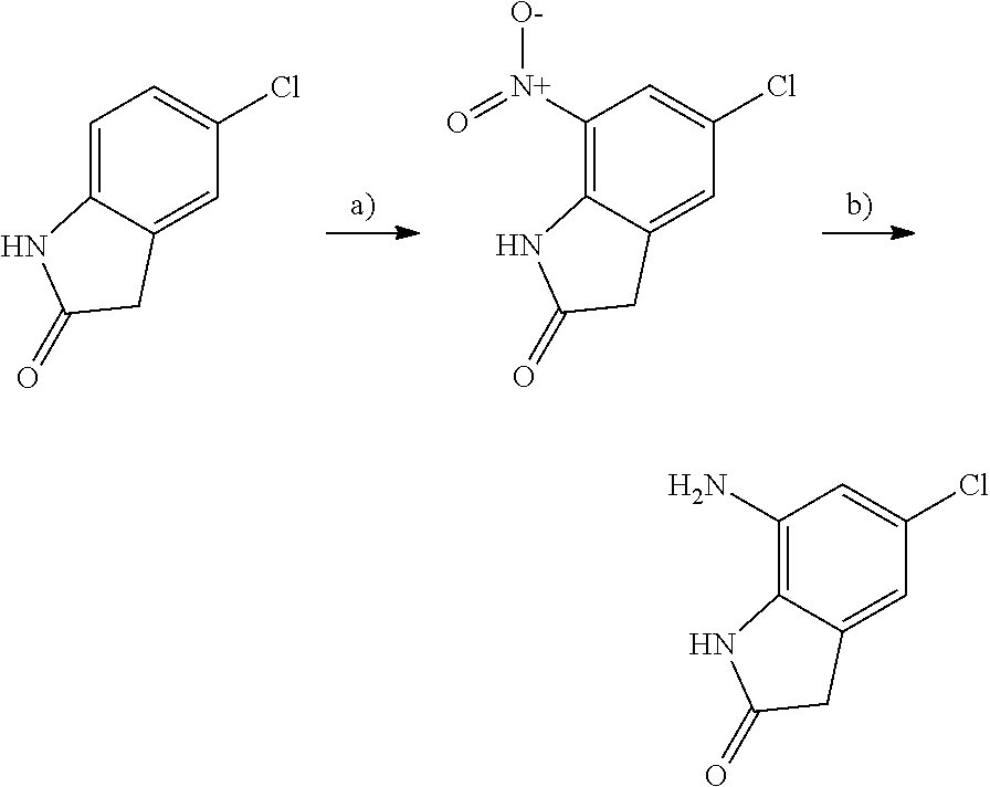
C1=C2C(=CC(Cl)=C1)CC(=O)N2.C1([N+](=O)[O-])=C2C(=CC(Cl)=C1)CC(=O)N2.C1(N)=C2C(=CC(Cl)=C1)CC(=O)N2
